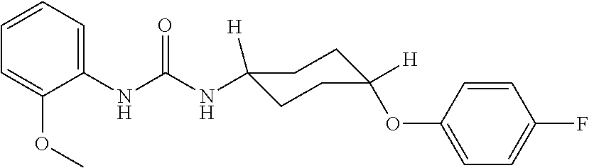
N(C(NC1=CC=CC=C1OC)=O)C1([H])CCC(OC2=CC=C(F)C=C2)([H])CC1
